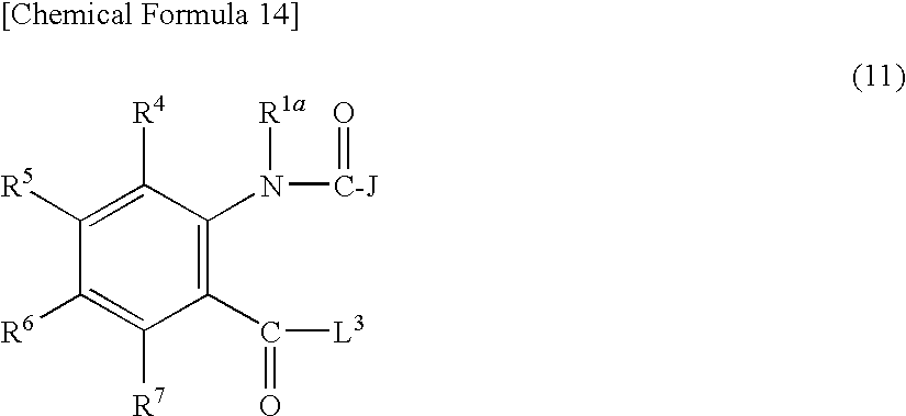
C1(C([L3])=O)=C(N([C-J]=O)[R1a])C([R4])=C([R5])C([R6])=C1[R7]
